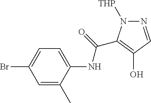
N1=CC(O)=C(C(=O)NC2=CC=C(Br)C=C2C)N1[THP]
